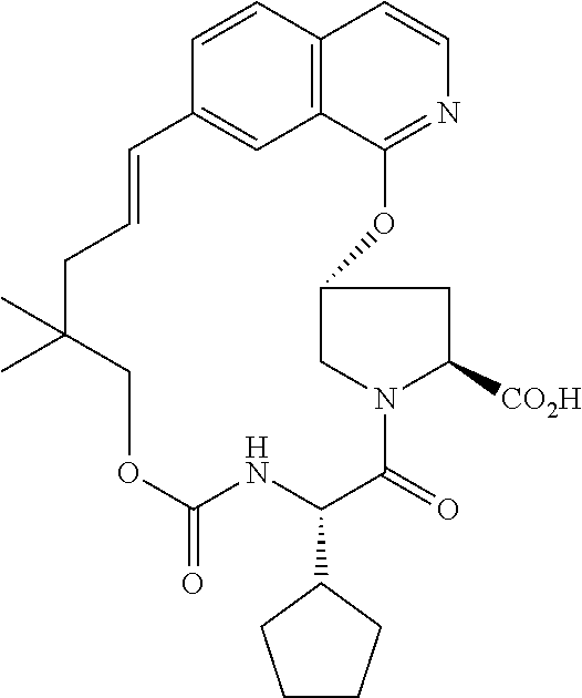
C1=CC2=C3C=C1C=CCC(C)(C)COC(=O)NC(C1CCCC1)C(=O)N1CC(OC3=NC=C2)CC1[CO2H]
